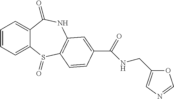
C1=CC=C2C(=C1)C(=O)NC1=C(S2=O)C=CC(C(=O)NCC2=CN=CO2)=C1
